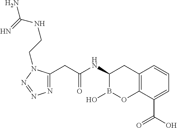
C1(NC(CC2=NN=NN2CCNC(N)=N)=O)B(O)OC2=C(C1)C=CC=C2C(O)=O
